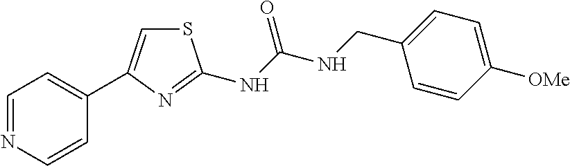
N(C(NCC1=CC=C([OMe])C=C1)=O)C1=NC(C2=CC=NC=C2)=CS1
